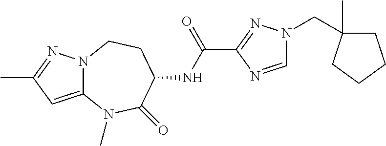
N12C(=CC(C)=N1)N(C)C(=O)C(NC(C1=NN(CC3(C)CCCC3)C=N1)=O)CC2
